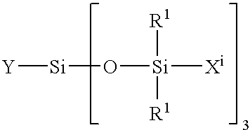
[Y][Si]O[Si]([Xi])([R1])[R1]
